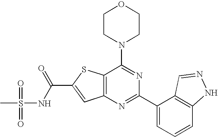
C1CN(C2=NC(C3=CC=CC4=C3C=NN4)=NC3=C2SC(C(NS(C)(=O)=O)=O)=C3)CCO1
